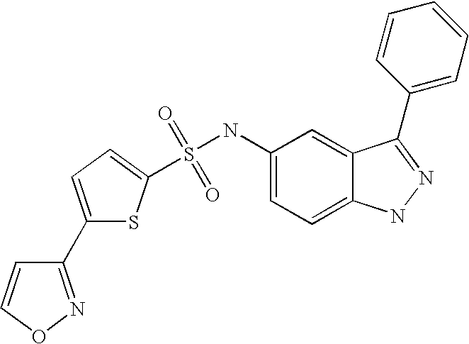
S(=O)(=O)(NC1=CC=C2C(=C1)C(C1=CC=CC=C1)=NN2)C1=CC=C(C2=NOC=C2)S1
